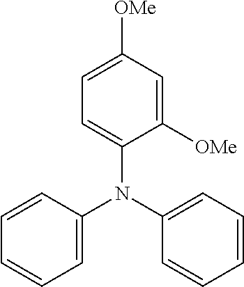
C1([OMe])=CC=C(N(C2=CC=CC=C2)C2=CC=CC=C2)C([OMe])=C1
